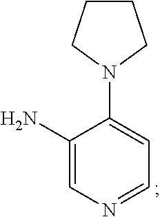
C1CCN(C2=CC=NC=C2N)C1
